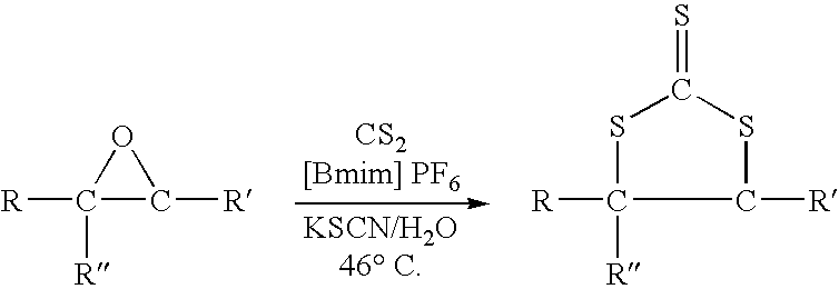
C1([R])([R])C([R])O1.C1([R])SC(=S)SC1([R])[R]
